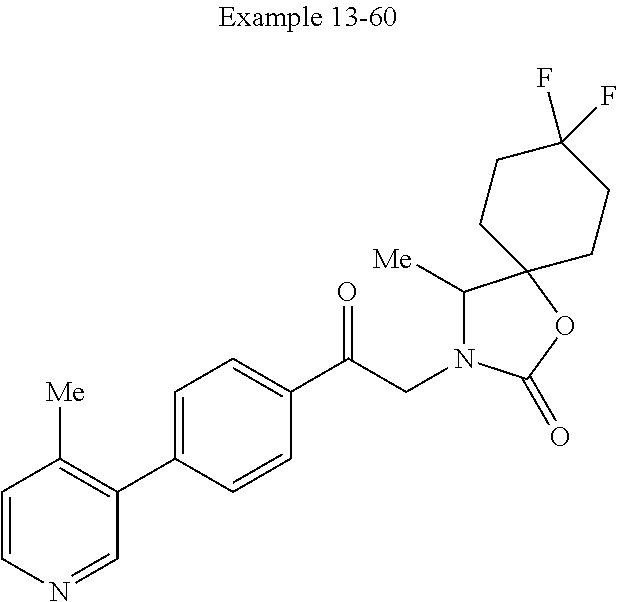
C1=CN=CC(C2=CC=C(C(CN3C([Me])C4(OC3=O)CCC(F)(F)CC4)=O)C=C2)=C1[Me]
